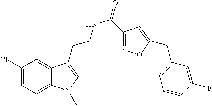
C12=CC=C(Cl)C=C1C(CCNC(=O)C1=NOC(CC3=CC=CC(F)=C3)=C1)=CN2C
